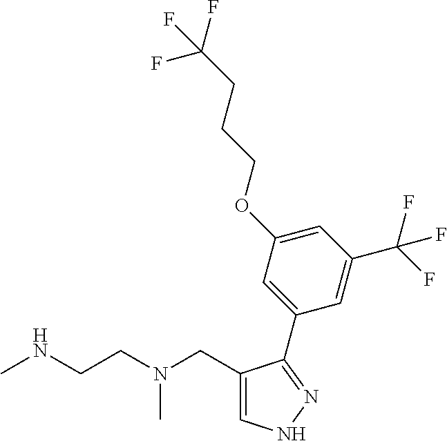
C1(CN(CCNC)C)=CNN=C1C1=CC(OCCCC(F)(F)F)=CC(C(F)(F)F)=C1
